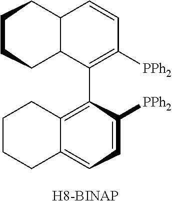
C1CCC2C(C1)C=CC([PPh2])=C2C1=C2C(=CC=C1[PPh2])CCCC2
